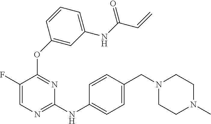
C1=C(F)C(OC2=CC(NC(=O)C=C)=CC=C2)=NC(NC2=CC=C(CN3CCN(C)CC3)C=C2)=N1
